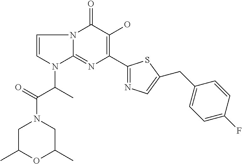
N12C(=NC(C3=NC=C(CC4=CC=C(F)C=C4)S3)=C(O)C1=O)N(C(C)C(=O)N1CC(C)OC(C)C1)C=C2
